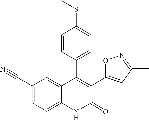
C1(C#N)=CC=C2C(=C1)C(C1=CC=C(SC)C=C1)=C(C1=CC(C)=NO1)C(=O)N2
